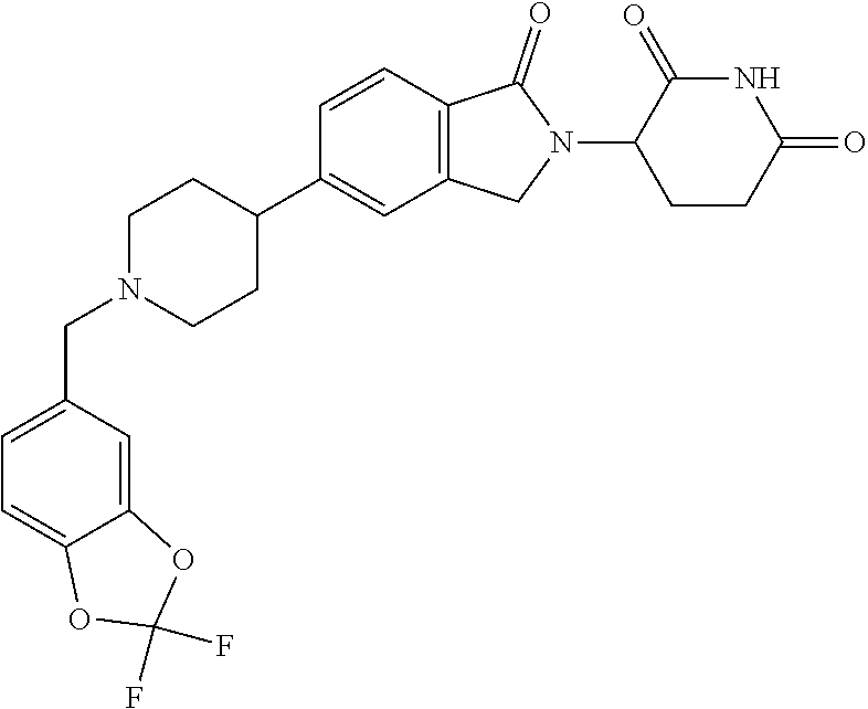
C1N(CC2=CC=C3C(=C2)OC(F)(F)O3)CCC(C2=CC3=C(C=C2)C(=O)N(C2CCC(=O)NC2=O)C3)C1
